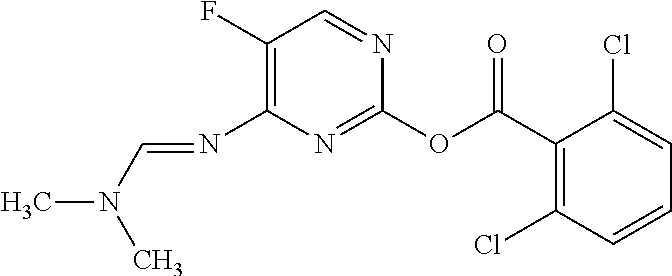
C1(F)=C(N=CN(C)C)N=C(OC(C2=C(Cl)C=CC=C2Cl)=O)N=C1
